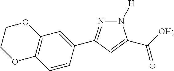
C1=CC(C2=NN([H])C(C([OH])=O)=C2)=CC2=C1OCCO2
